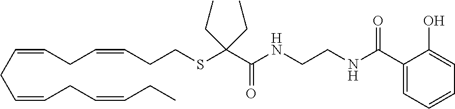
C(CC=CCC=CCCSC(C(=O)NCCNC(C1=CC=CC=C1O)=O)(CC)CC)=CCC=CCC
